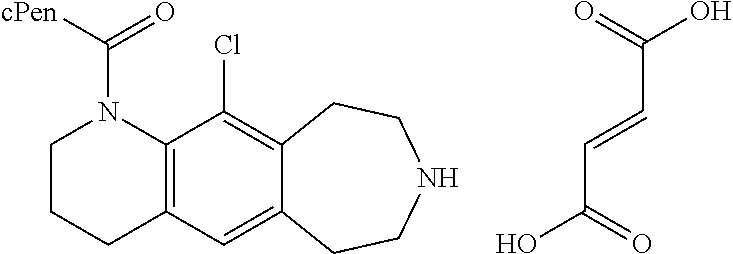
O=C(O)C=CC(O)=O.C1CCC2=C(N1C([cPen])=O)C(Cl)=C1C(=C2)CCNCC1
